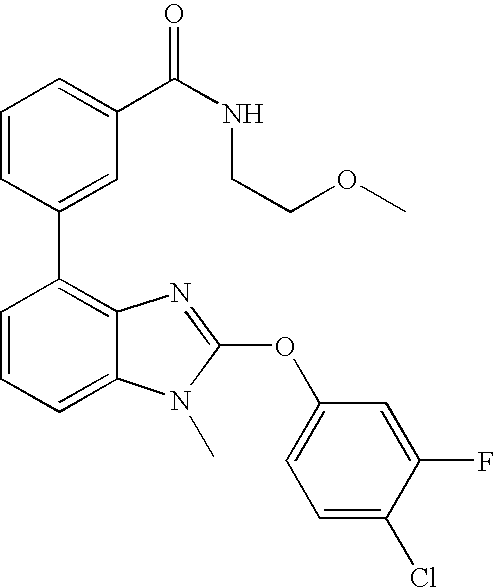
C1=CC(C2=C3C(=CC=C2)N(C)C(OC2=CC=C(Cl)C(F)=C2)=N3)=CC(C(NCCOC)=O)=C1
